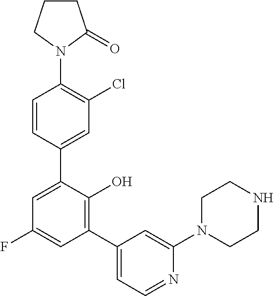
C1(N2C(=O)CCC2)=C(Cl)C=C(C2=CC(F)=CC(C3=CC=NC(N4CCNCC4)=C3)=C2O)C=C1
